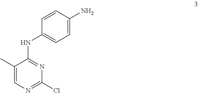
C1(C)=CN=C(Cl)N=C1NC1=CC=C(N)C=C1
